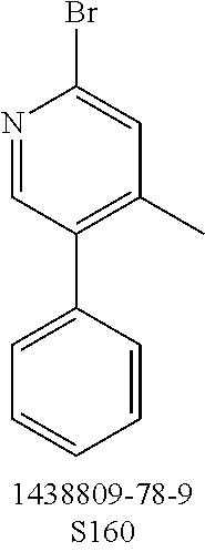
N1=CC(C2=CC=CC=C2)=C(C)C=C1Br
